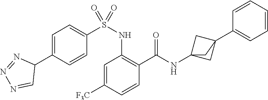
C1=C([F3C])C=CC(C(=O)NC23CC(C4=CC=CC=C4)(C2)C3)=C1NS(C1=CC=C(C2N=NN=C2)C=C1)(=O)=O
